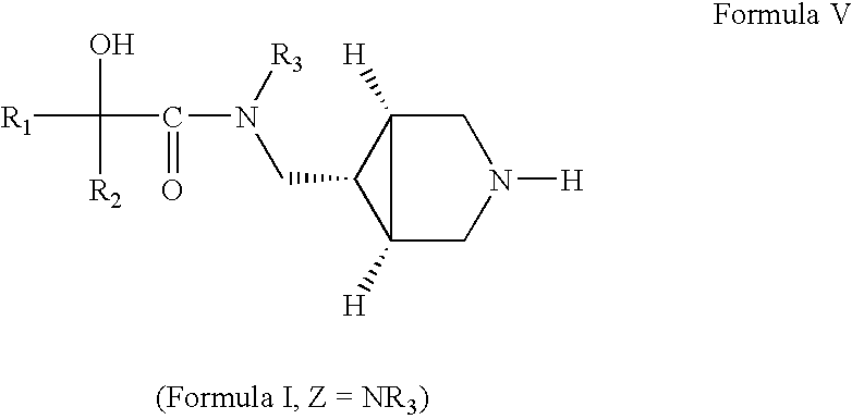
C12([H])CN([H])CC1([H])C2CN([R3])C(C(O)([R2])[R1])=O
